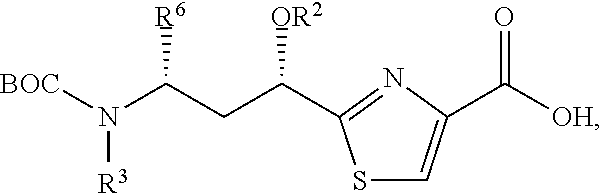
N([R3])([BOC])C(CC(C1=NC(C([OH])=O)=CS1)[OR2])[R6]
